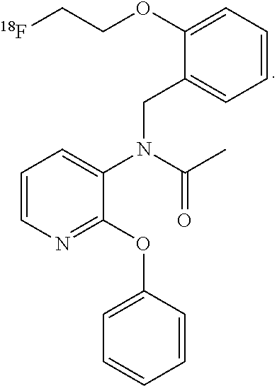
C1=CN=C(OC2=CC=CC=C2)C(N(CC2=CC=CC=C2OCC[18F])C(C)=O)=C1
